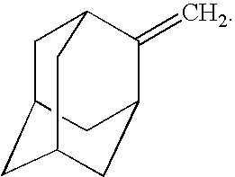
C1C2CC3CC(C(=C)C1C3)C2
